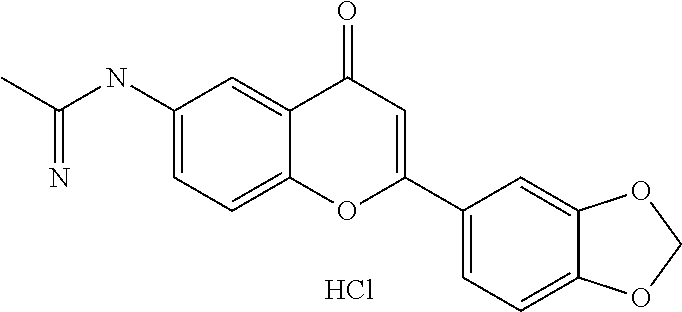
C1(NC(C)=N)=CC=C2C(=C1)C(=O)C=C(C1=CC=C3C(=C1)OCO3)O2.Cl
